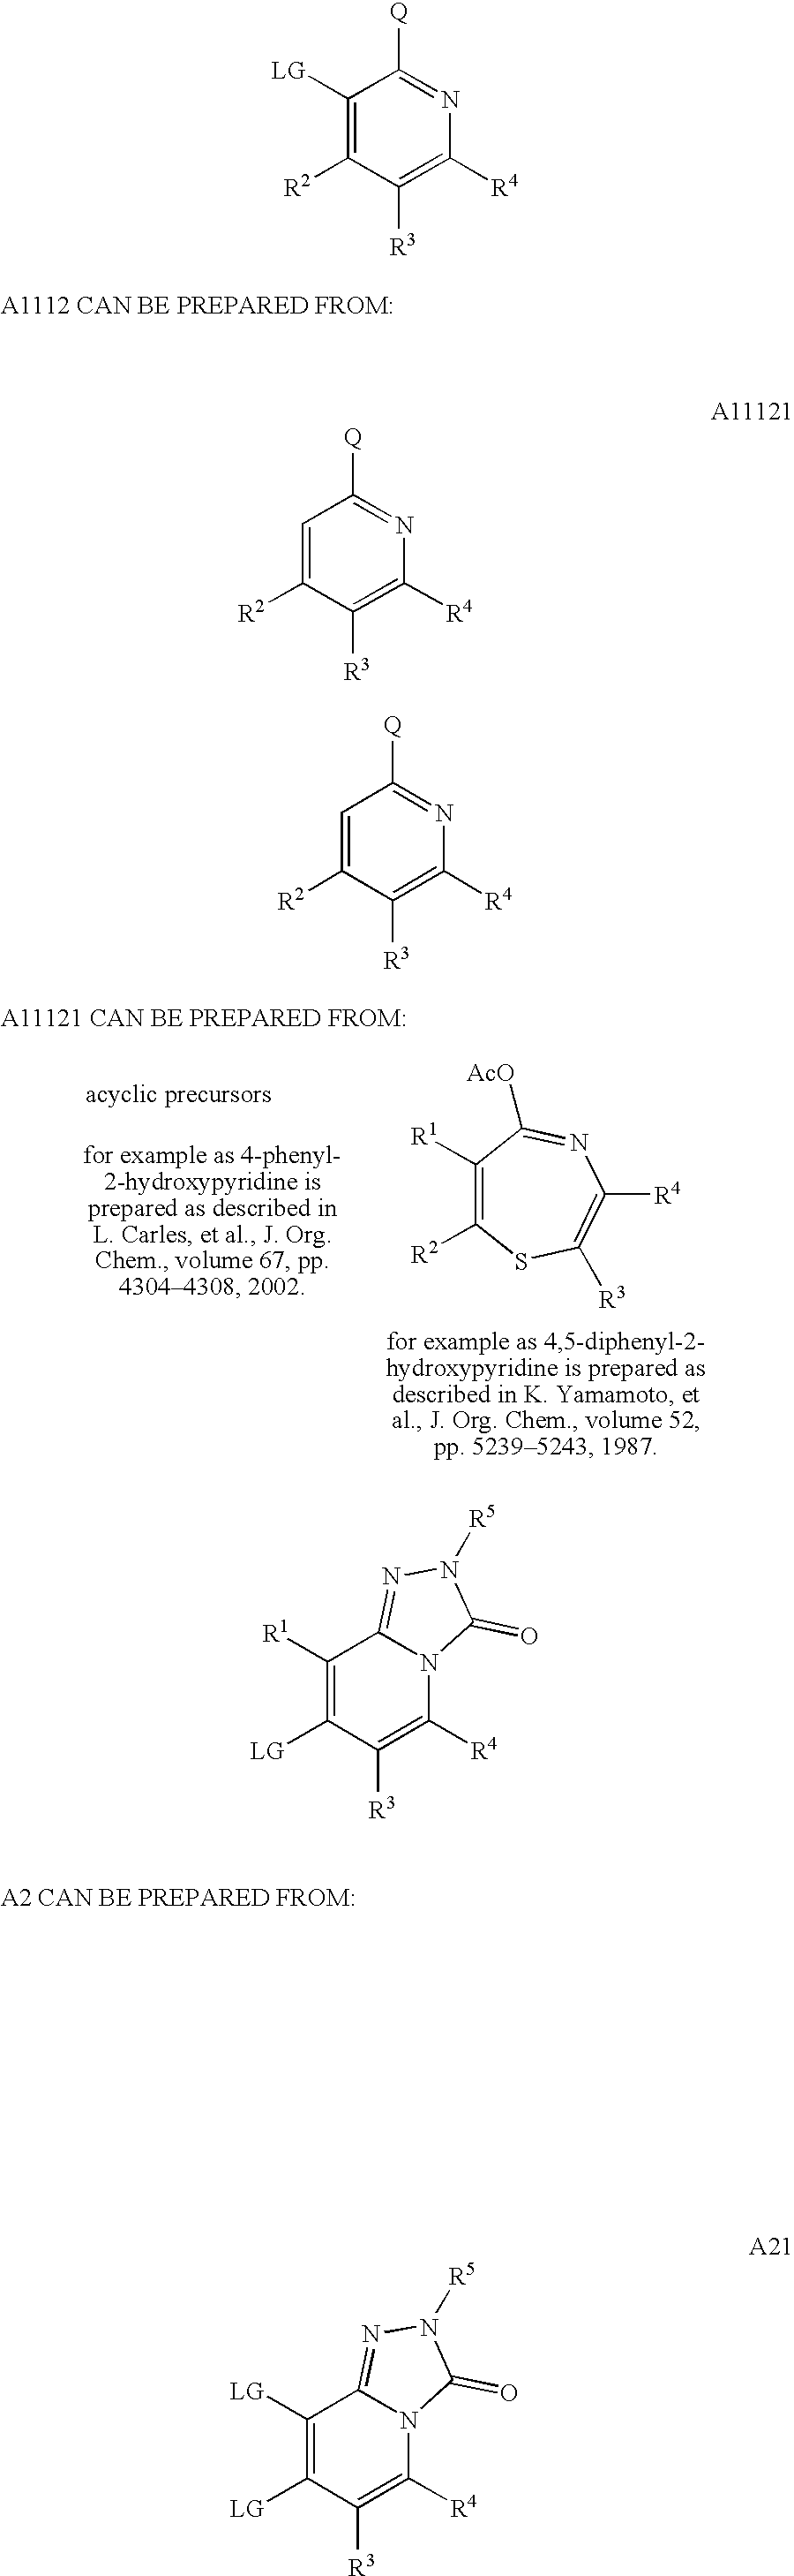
C1([R1])=C([LG])C([R3])=C([R4])N2C1=NN([R5])C2=O.C1([LG])=C([LG])C([R3])=C([R4])N2C1=NN([R5])C2=O.C1([R1])=C([R2])SC([R3])=C([R4])N=C1[AcO].C1([LG])=C([R2])C([R3])=C([R4])N=C1[Q].C1=C([R2])C([R3])=C([R4])N=C1[Q].C1=C([R2])C([R3])=C([R4])N=C1[Q]
